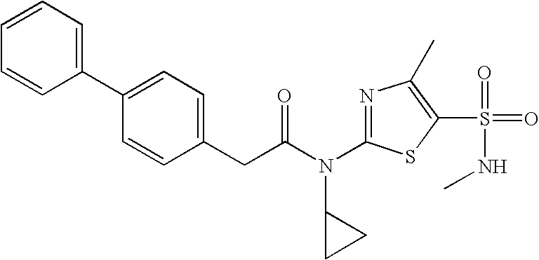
C1=CC=C(C2=CC=C(CC(N(C3=NC(C)=C(S(NC)(=O)=O)S3)C3CC3)=O)C=C2)C=C1
